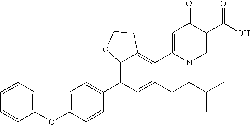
C12=C(C3=CC=C(OC4=CC=CC=C4)C=C3)C=C3C(=C1CCO2)C1=CC(=O)C(C(=O)O)=CN1C(C(C)C)C3
